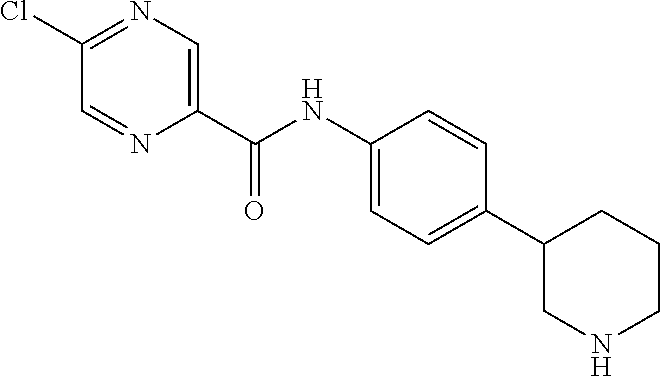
C1(C(NC2=CC=C(C3CNCCC3)C=C2)=O)=CN=C(Cl)C=N1
